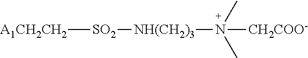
[A1CH2CH2][SO2][NH(CH2)3]N([CH2COO-])(C)C
